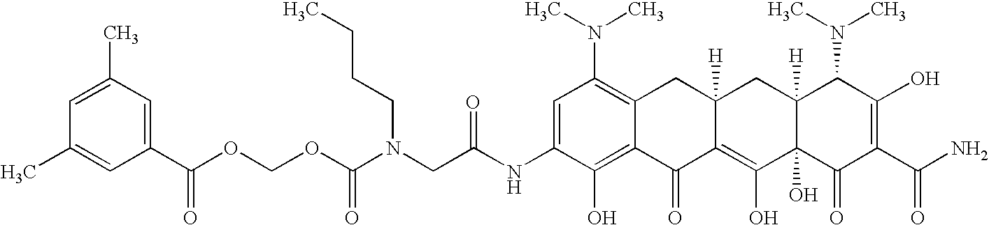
N(CC(NC1=CC(N(C)C)=C2C(=C1O)C(=O)C1=C(O)C3(O)C([H])(CC1([H])C2)C(N(C)C)C(O)=C(C(N)=O)C3=O)=O)(C(OCOC(C1=CC(C)=CC(C)=C1)=O)=O)CCCC
